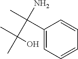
C1(C(C)(N)C(C)(C)O)=CC=CC=C1
